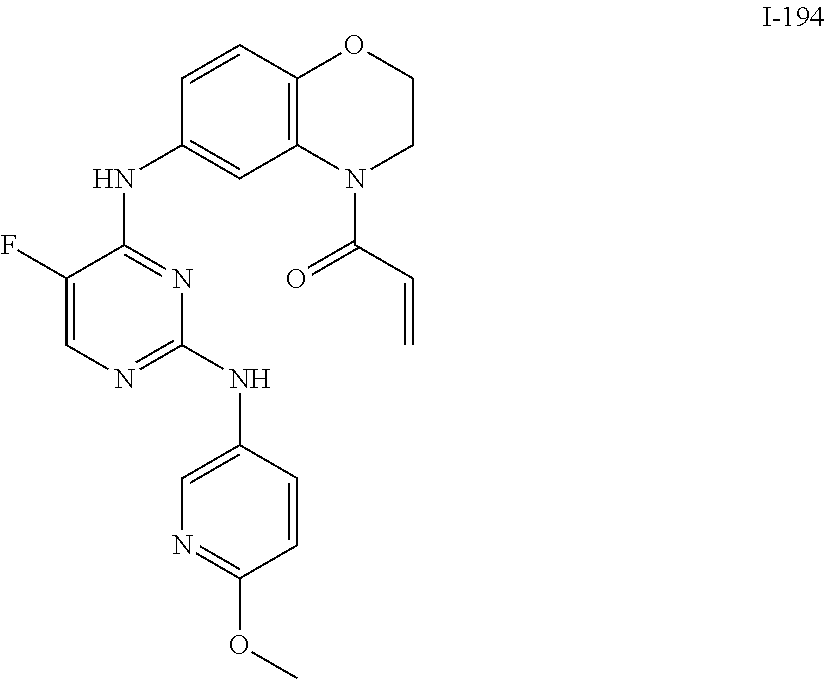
FC1=CN=C(NC2=CN=C(OC)C=C2)N=C1NC1=CC2=C(C=C1)OCCN2C(C=C)=O
